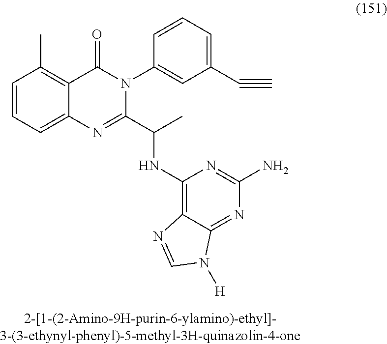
C1=CC=C2C(=C1C)C(=O)N(C1=CC(C#C)=CC=C1)C(C(C)NC1=C3C(=NC(N)=N1)N([H])C=N3)=N2
